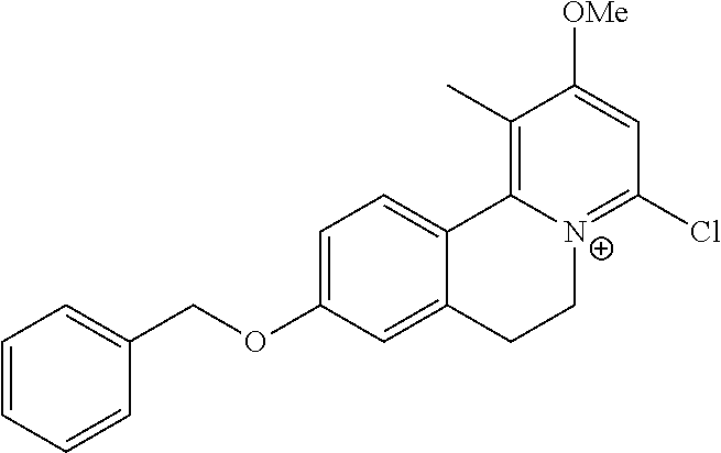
C(OC1=CC=C2C(=C1)CC[N+]1=C(Cl)C=C([OMe])C(C)=C21)C1=CC=CC=C1
